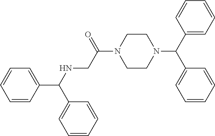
N(C(C1=CC=CC=C1)C1=CC=CC=C1)CC(N1CCN(C(C2=CC=CC=C2)C2=CC=CC=C2)CC1)=O
